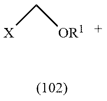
C([X])[OR1]
